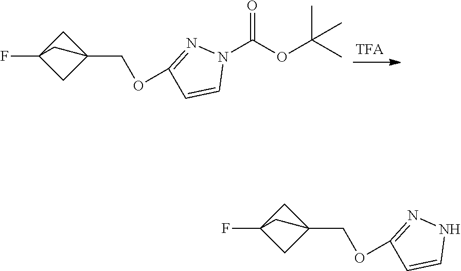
FC12CC(COC3=NN(C(OC(C)(C)C)=O)C=C3)(C1)C2.FC12CC(COC3=NNC=C3)(C1)C2
